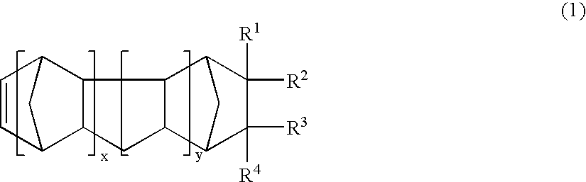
C1C2C(C3C=CC2C3)C2C1C1C([R4])([R3])C([R2])([R1])C2C1
